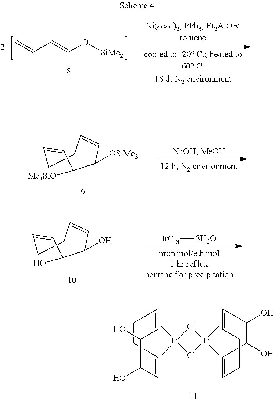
C=CC=CO[SiMe2].C1CC=CC([OSiMe3])C([Me3SiO])C=C1.C1CC=CC(O)C(O)C=C1.[IrCl3][3H2O].C1C=CC(O)C(O)C=CC1.C1(O)C=CCCC=CC1O.Cl1[Ir](C)(C)Cl[Ir]1(C)C
